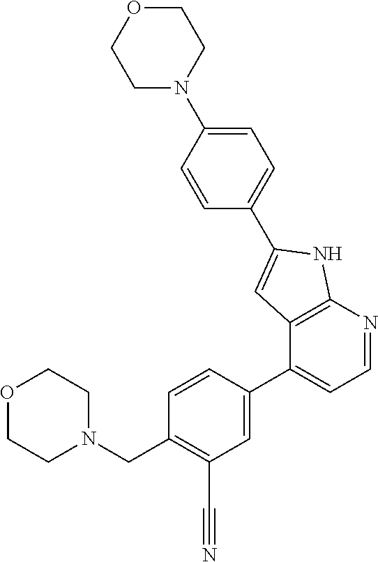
C(C1=C(C#N)C=C(C2=CC=NC3=C2C=C(C2=CC=C(N4CCOCC4)C=C2)N3)C=C1)N1CCOCC1
